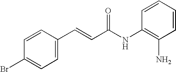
BrC1=CC=C(C=CC(NC2=C(N)C=CC=C2)=O)C=C1
